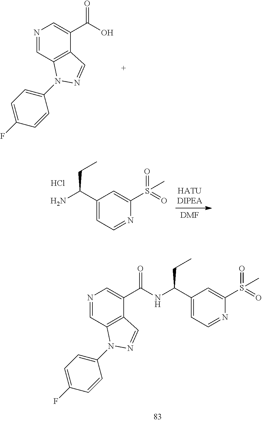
N1=CC2=C(C(C(=O)O)=C1)C=NN2C1=CC=C(F)C=C1.C1(C(CC)NC(C2=CN=CC3=C2C=NN3C2=CC=C(F)C=C2)=O)=CC=NC(S(=O)(=O)C)=C1.[DMF].C1(C(CC)N)=CC=NC(S(=O)(=O)C)=C1.Cl
